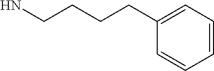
C1=CC=C(CCCCN)C=C1
